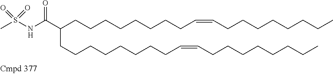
CS(NC(C(CCCCCCCCC=CCCCCCCCC)CCCCCCCCC=CCCCCCCCC)=O)(=O)=O
